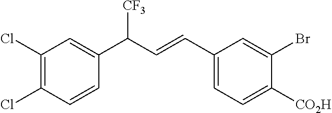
C1(C=CC(C2=CC(Cl)=C(Cl)C=C2)[CF3])=CC=C([CO2H])C(Br)=C1
